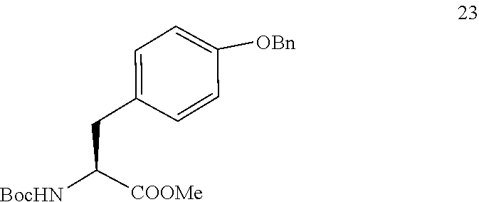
C1=C([OBn])C=CC(CC([BocHN])[COOMe])=C1
